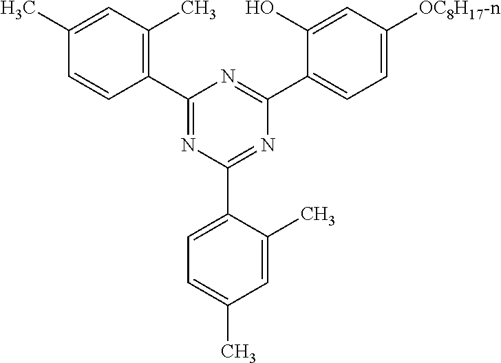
C1(C)=C(C2=NC(C3=CC=C(C)C=C3C)=NC(C3=CC=C([OC8H17-n])C=C3O)=N2)C=CC(C)=C1
